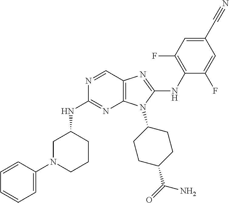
N1=CC2=C(N=C1NC1CN(C3=CC=CC=C3)CCC1)N(C1CCC(C(=O)N)CC1)C(NC1=C(F)C=C(C#N)C=C1F)=N2
